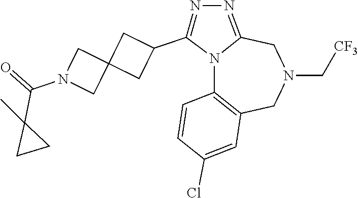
N12C3=C(CN(C[CF3])CC1=NN=C2C1CC2(C1)CN(C(=O)C1(C)CC1)C2)C=C(Cl)C=C3
